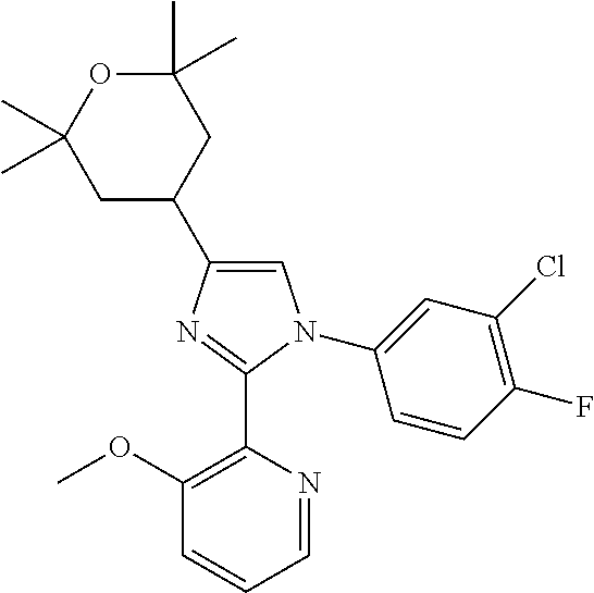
C1=C(C2CC(C)(C)OC(C)(C)C2)N=C(C2=C(OC)C=CC=N2)N1C1=CC(Cl)=C(F)C=C1
